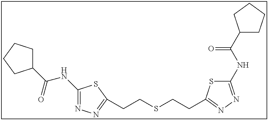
C1(NC(=O)C2CCCC2)=NN=C(CCSCCC2=NN=C(NC(=O)C3CCCC3)S2)S1
